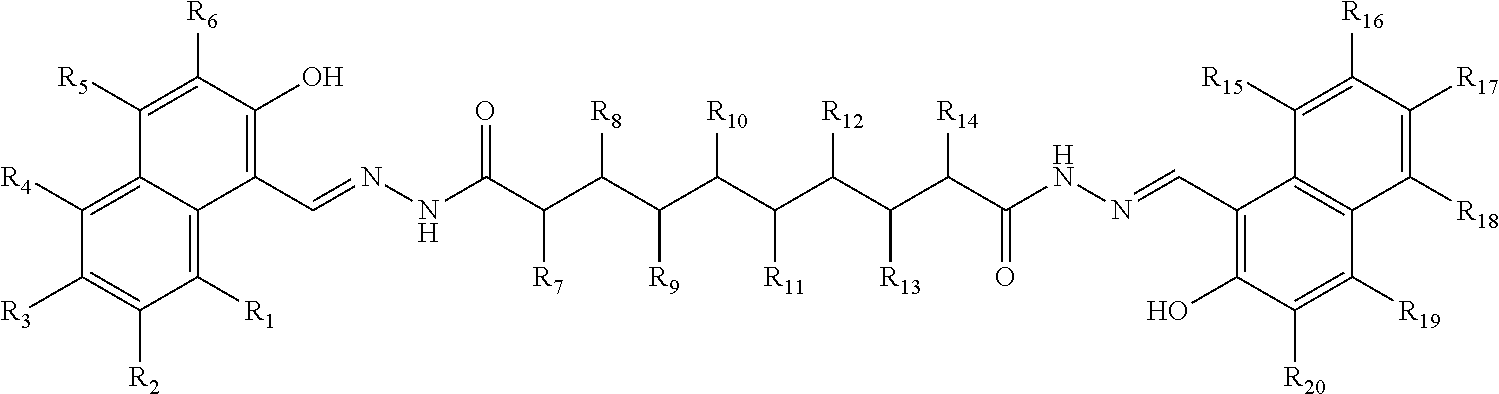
C12=C([R1])C([R2])=C([R3])C([R4])=C1C([R5])=C([R6])C(O)=C2C=NNC(C(C(C(C(C(C(C(C(C(NN=CC1=C(O)C([R20])=C([R19])C2=C1C([R15])=C([R16])C([R17])=C2[R18])=O)[R14])[R13])[R12])[R11])[R10])[R9])[R8])[R7])=O
